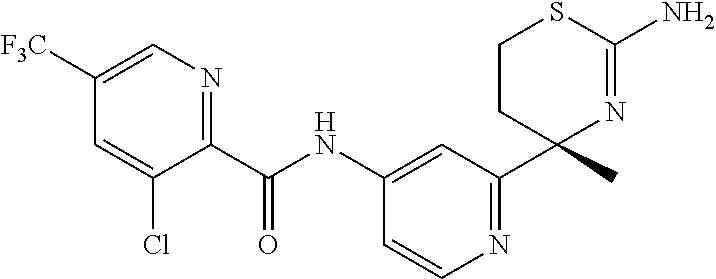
C1(C(NC2=CC(C3(C)N=C(N)SCC3)=NC=C2)=O)=NC=C([F3C])C=C1Cl
